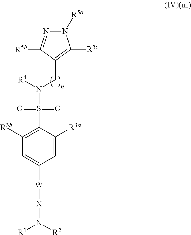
C1([W][X]N([R1])[R2])=CC([R3b])=C(S(N([R4])CC2=C([R5c])N([R5a])N=C2[R5b])(=O)=O)C([R3a])=C1
